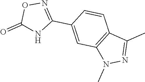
O=C1NC(C2=CC3=C(C=C2)C(C)=NN3C)=NO1
